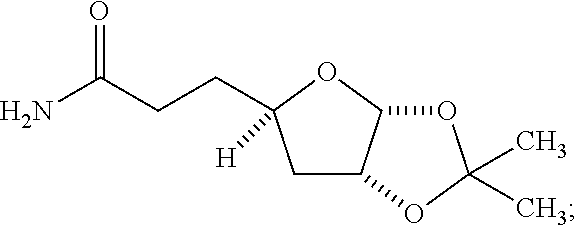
C1C2C(OC1(CCC(N)=O)[H])OC(C)(C)O2
